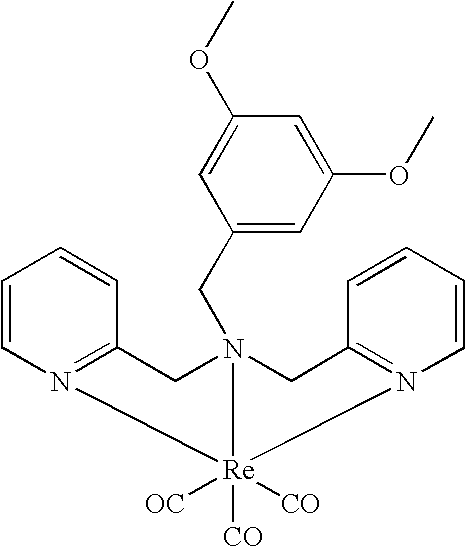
C1(CN23CC4=N(C=CC=C4)[Re]2([OC])([CO])([CO])N2=C(C3)C=CC=C2)=CC(OC)=CC(OC)=C1
